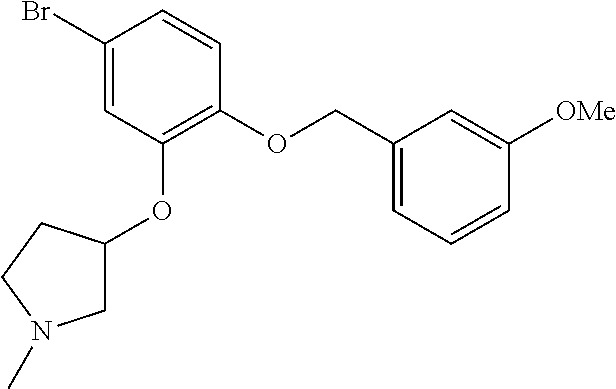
C1(Br)=CC(OC2CN(C)CC2)=C(OCC2=CC=CC([OMe])=C2)C=C1
